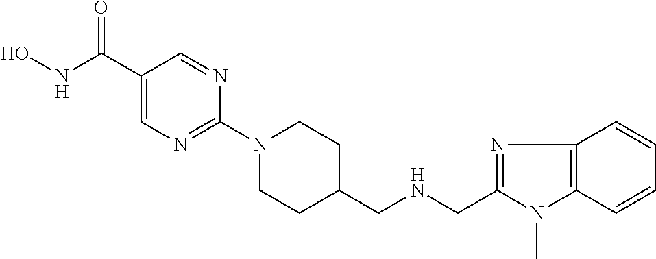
O=C(C1=CN=C(N2CCC(CNCC3=NC4=C(N3C)C=CC=C4)CC2)N=C1)NO
